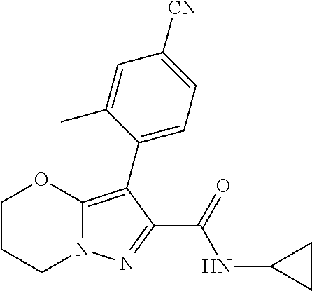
C1CCN2C(=C(C3=CC=C([CN])C=C3C)C(C(=O)NC3CC3)=N2)O1
